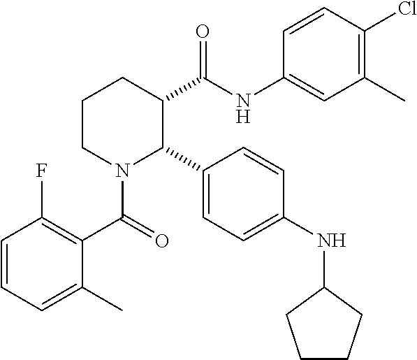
C1=CC=C(C)C(C(=O)N2C(C3=CC=C(NC4CCCC4)C=C3)C(C(NC3=CC(C)=C(Cl)C=C3)=O)CCC2)=C1F
